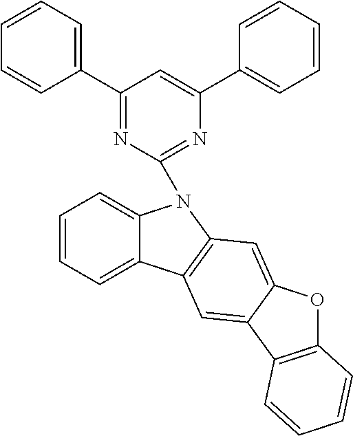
C1=CC=C2C(=C1)N(C1=NC(C3=CC=CC=C3)=CC(C3=CC=CC=C3)=N1)C1=C2C=C2C(=C1)OC1=C2C=CC=C1
